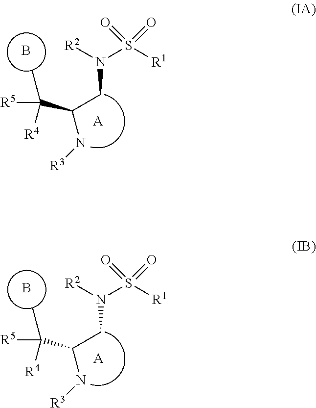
[R2]N(S([R1])(=O)=O)CC(N[R3])C([R5])(C)[R4].B.[A].[R2]N(S([R1])(=O)=O)CC(N[R3])C([R5])(C)[R4].B.[A]
